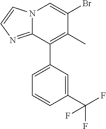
N12C(=NC=C1)C(C1=CC=CC(C(F)(F)F)=C1)=C(C)C(Br)=C2
